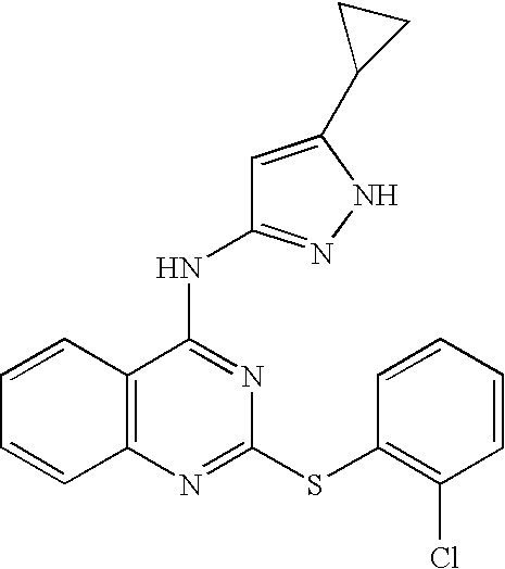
C1=CC2=C(C=C1)N=C(SC1=C(Cl)C=CC=C1)N=C2NC1=NNC(C2CC2)=C1
